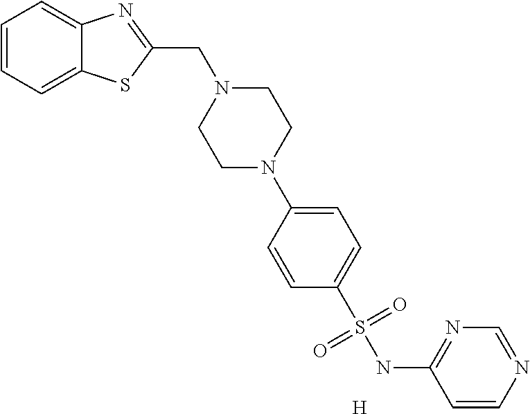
C1=CC=C2C(=C1)N=C(CN1CCN(C3=CC=C(S(NC4=NC=NC=C4)(=O)=O)C=C3)CC1)S2.[H]
